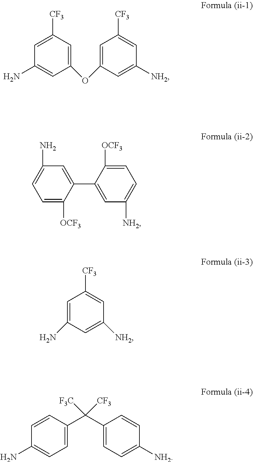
C1([CF3])=CC(N)=CC(OC2=CC([CF3])=CC([NH2])=C2)=C1.C1(N)=CC=C([OCF3])C(C2=CC([NH2])=CC=C2[OCF3])=C1.C1=C(N)C=C([NH2])C=C1[CF3].C1(C(C2=CC=C([NH2])C=C2)([F3C])[CF3])=CC=C(N)C=C1
